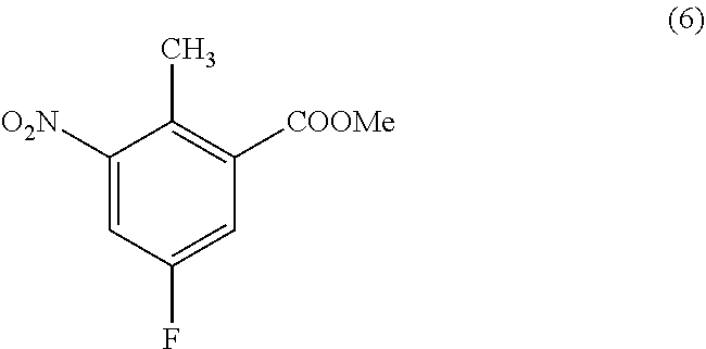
C1([O2N])=CC(F)=CC([COOMe])=C1C
